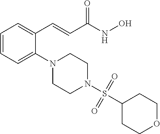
C1=CC=C(N2CCN(S(C3CCOCC3)(=O)=O)CC2)C(C=CC(NO)=O)=C1
